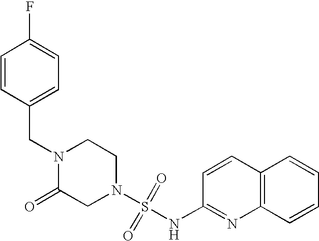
N1(CC2=CC=C(F)C=C2)C(=O)CN(S(=O)(=O)NC2=NC3=C(C=C2)C=CC=C3)CC1
